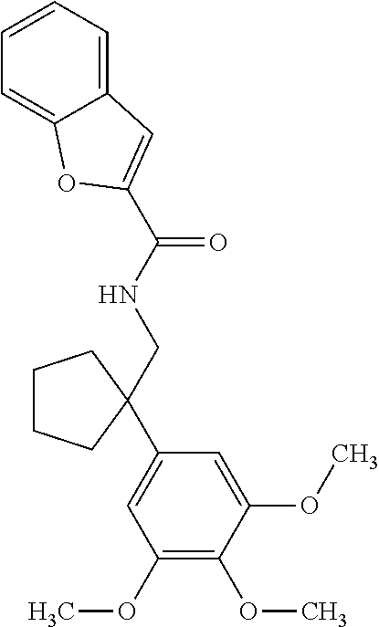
C1=CC=C2C(=C1)OC(C(NCC1(C3=CC(OC)=C(OC)C(OC)=C3)CCCC1)=O)=C2
